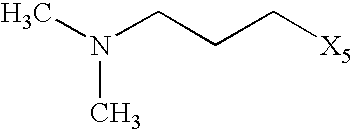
N(C)(CCC[X5])C
